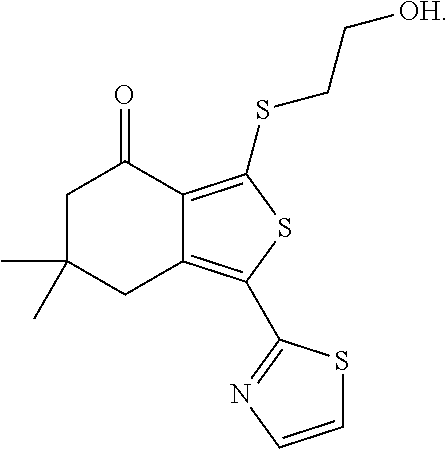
C12=C(SCC[OH])SC(C3=NC=CS3)=C1CC(C)(C)CC2=O
